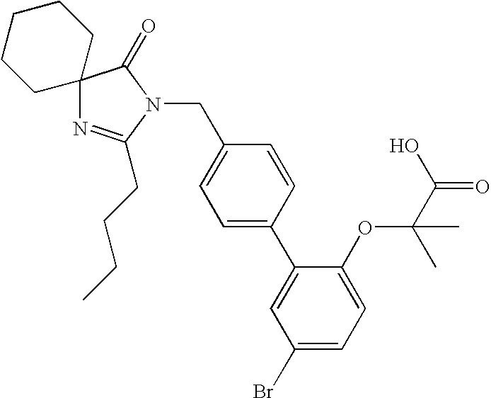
C12(N=C(CCCC)N(CC3=CC=C(C4=CC(Br)=CC=C4OC(C(=O)O)(C)C)C=C3)C1=O)CCCCC2
